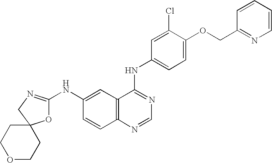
O1C(NC2=CC3=C(C=C2)N=CN=C3NC2=CC=C(OCC3=NC=CC=C3)C(Cl)=C2)=NCC12CCOCC2
